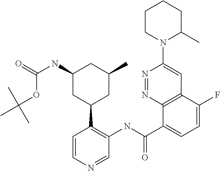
N1=NC2=C(C=C1N1C(C)CCCC1)C(F)=CC=C2C(NC1=C(C2CC(C)CC(NC(OC(C)(C)C)=O)C2)C=CN=C1)=O
